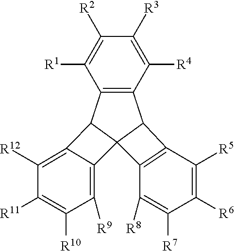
C1([R3])=C([R4])C2=C(C([R1])=C1[R2])C1C3(C2C2=C3C([R8])=C([R7])C([R6])=C2[R5])C2=C([R9])C([R10])=C([R11])C([R12])=C12
